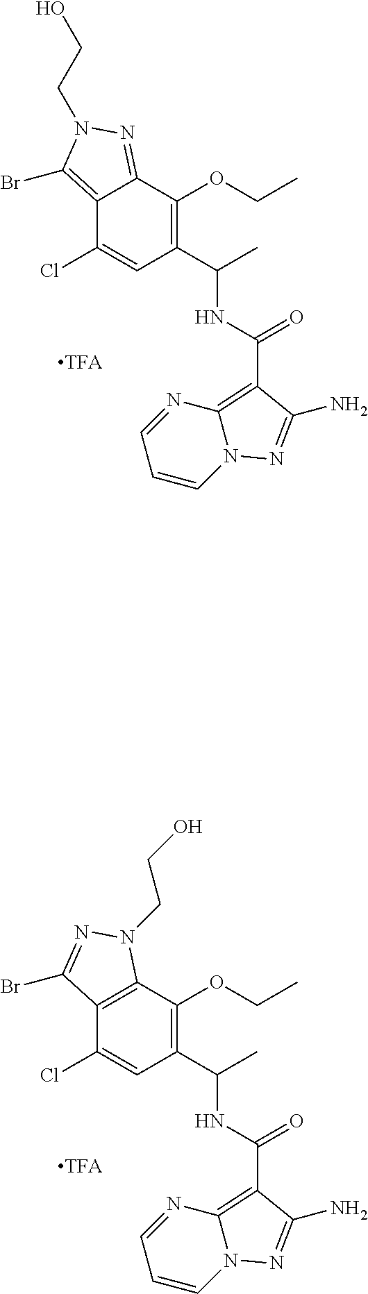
C1=NC2=C(C(=O)NC(C)C3=C(OCC)C4=NN(CCO)C(Br)=C4C(Cl)=C3)C(N)=NN2C=C1.C1=NC2=C(C(=O)NC(C)C3=C(OCC)C4=C(C(Cl)=C3)C(Br)=NN4CCO)C(N)=NN2C=C1
